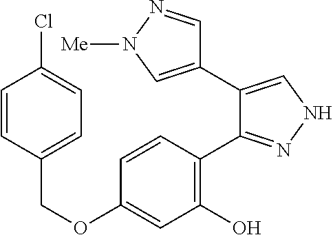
C(OC1=CC(O)=C(C2=NNC=C2C2=CN([Me])N=C2)C=C1)C1=CC=C(Cl)C=C1
